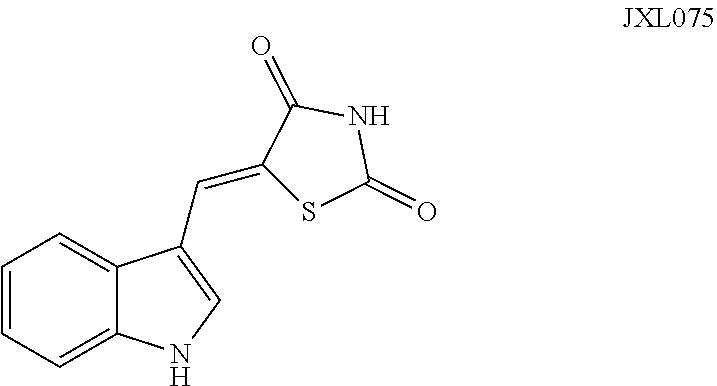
C1=CC=C2C(=C1)C(C=C1SC(=O)NC1=O)=CN2
